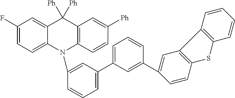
C1(F)=CC=C2C(=C1)C([Ph])([Ph])C1=C(N2C2=CC(C3=CC=CC(C4=CC5=C(C=C4)SC4=C5C=CC=C4)=C3)=CC=C2)C=CC([Ph])=C1
